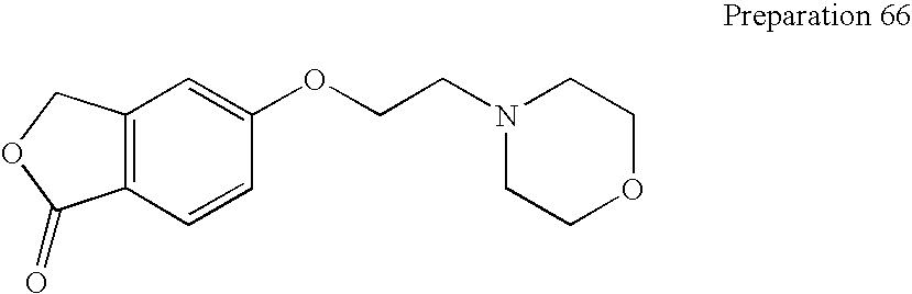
C12=C(C=CC(OCCN3CCOCC3)=C1)C(=O)OC2
